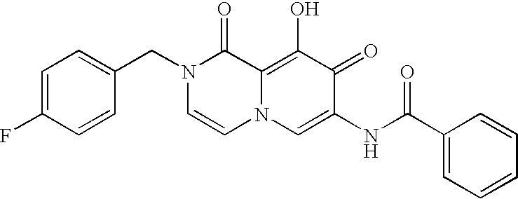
C1=C(F)C=CC(CN2C=CN3C(=C(O)C(=O)C(NC(C4=CC=CC=C4)=O)=C3)C2=O)=C1
